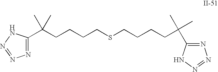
C(CCCCSCCCCC(C)(C)C1=NN=NN1)(C)(C)C1=NN=NN1
